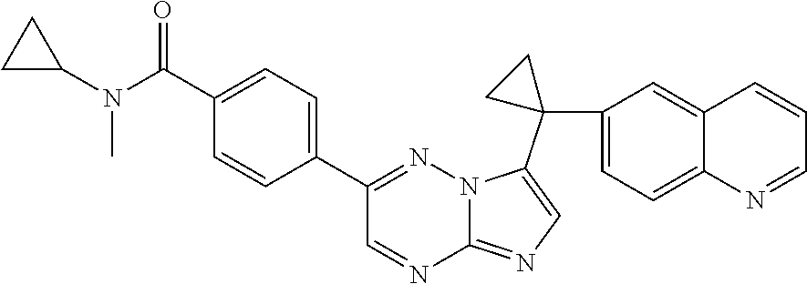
C1(C(N(C)C2CC2)=O)=CC=C(C2=NN3C(=NC=C3C3(C4=CC=C5C(=C4)C=CC=N5)CC3)N=C2)C=C1
